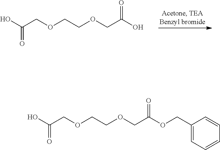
OC(COCCOCC(O)=O)=O.OC(COCCOCC(OCC1=CC=CC=C1)=O)=O
